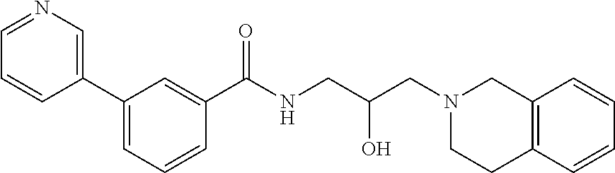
C1(C2=CN=CC=C2)=CC=CC(C(=O)NCC(O)CN2CCC3=C(C2)C=CC=C3)=C1
